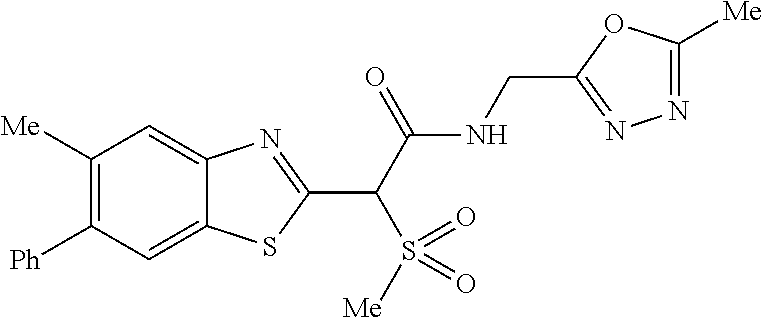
C1([Ph])=C([Me])C=C2C(=C1)SC(C(C(NCC1=NN=C([Me])O1)=O)S(=O)([Me])=O)=N2
